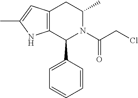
C12=C(CC(C)N(C(CCl)=O)C1C1=CC=CC=C1)C=C(C)N2
